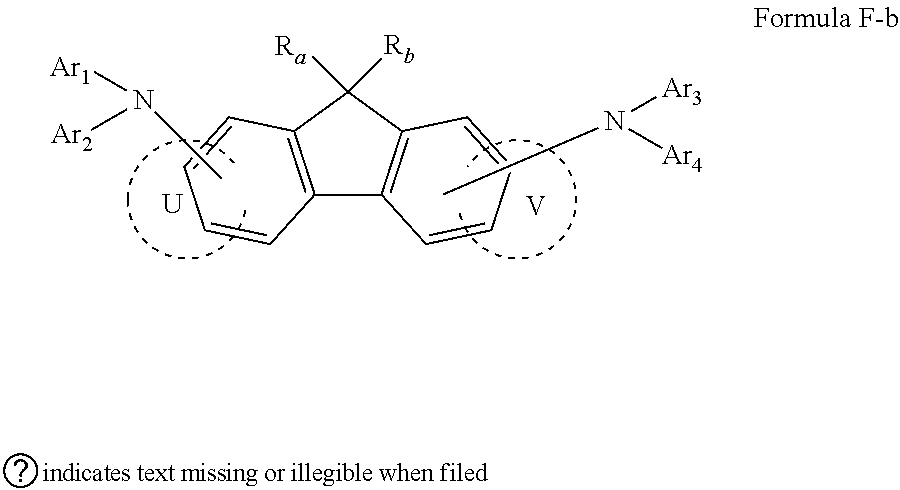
C12=C(C([Rb])([Ra])C3=C1C=CC=C3)C=CC=C2.[U].CN([Ar1])[Ar2].[V].CN([Ar3])[Ar4]
